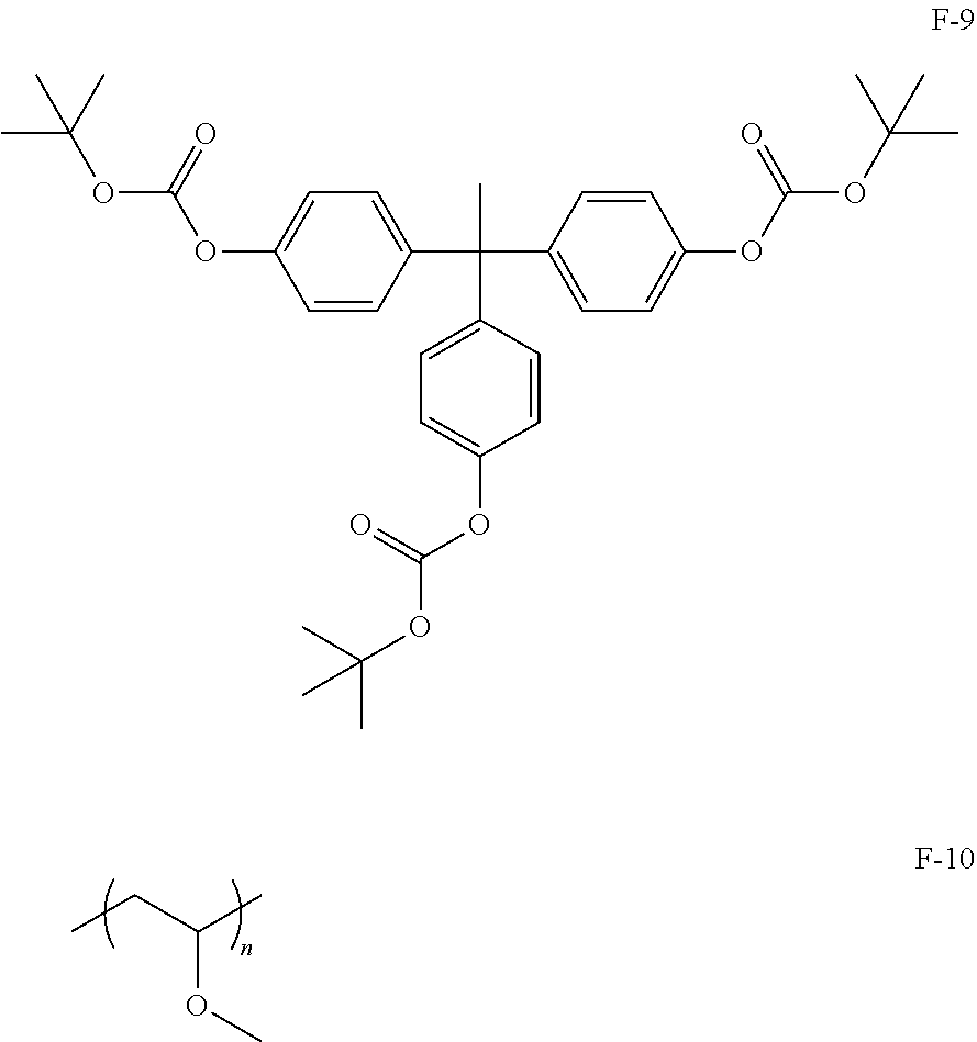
O(C(C)CC)C.C1=CC(C(C2=CC=C(OC(OC(C)(C)C)=O)C=C2)(C)C2=CC=C(OC(OC(C)(C)C)=O)C=C2)=CC=C1OC(OC(C)(C)C)=O
